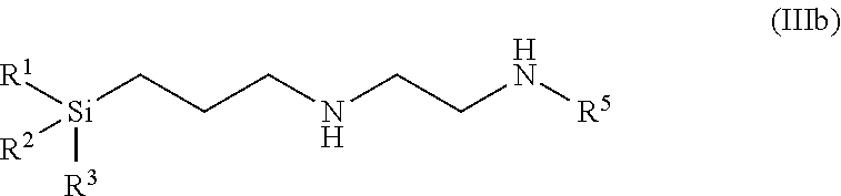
[R1][Si]([R2])([R3])CCCNCCN[R5]
